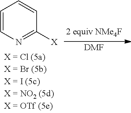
[DMF].C1=CN=C([X])C=C1
